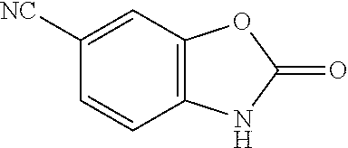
C1([NC])=CC2=C(C=C1)NC(=O)O2
